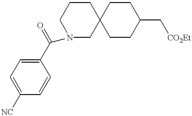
C(C1=CC=C([NC])C=C1)(=O)N1CC2(CCC1)CCC(C[CO2Et])CC2
